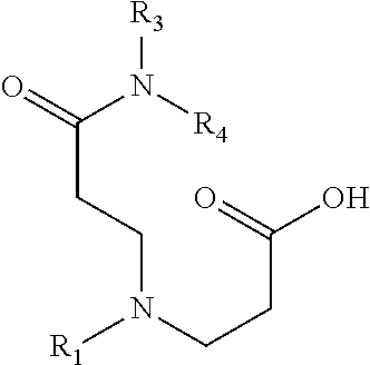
[R3]N([R4])C(=O)CCN(CCC(O)=O)[R1]
